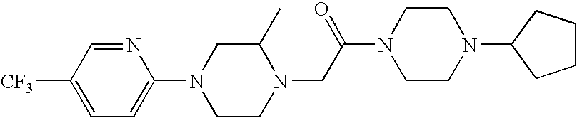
N1(C2=CC=C([CF3])C=N2)CCN(CC(N2CCN(C3CCCC3)CC2)=O)C(C)C1
